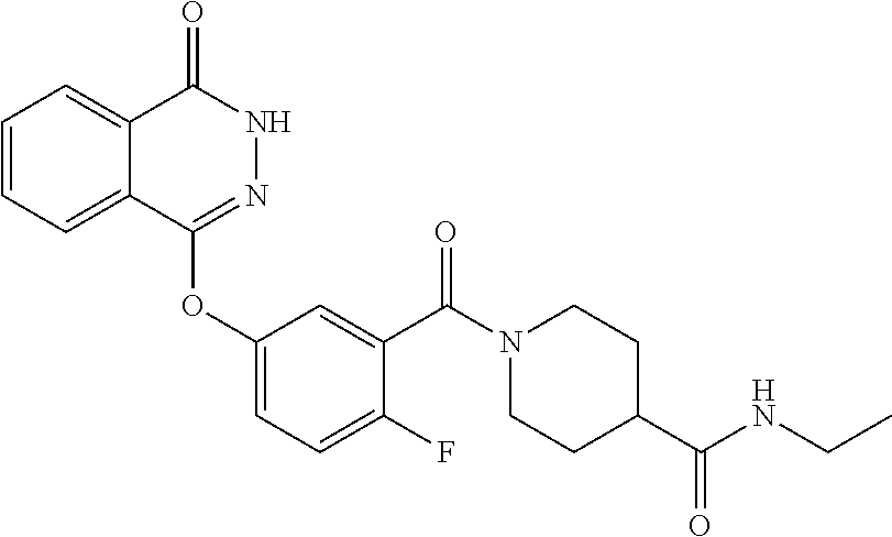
C1=CC=C2C(=C1)C(=O)NN=C2OC1=CC=C(F)C(C(N2CCC(C(NCC)=O)CC2)=O)=C1
